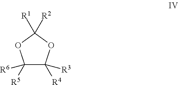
C1([R5])([R6])C([R4])([R3])OC([R2])([R1])O1
